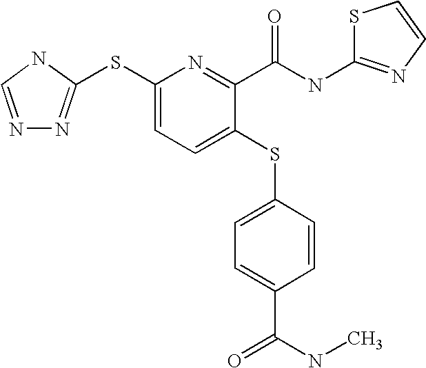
C1(SC2=NN=CN2)=CC=C(SC2=CC=C(C(NC)=O)C=C2)C(C(NC2=NC=CS2)=O)=N1
